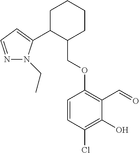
C1C(C2=CC=NN2CC)C(COC2=C(C=O)C(O)=C(Cl)C=C2)CCC1
